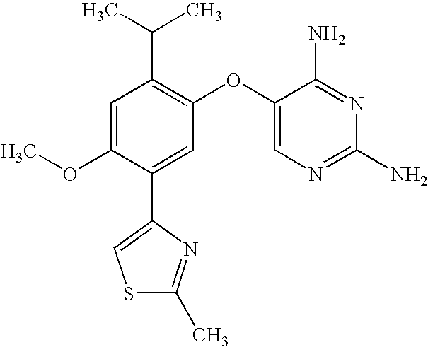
C1=C(OC)C(C2=CSC(C)=N2)=CC(OC2=CN=C(N)N=C2N)=C1C(C)C
